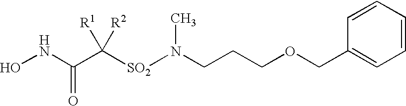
N(CCCOCC1=CC=CC=C1)([SO2]C(C(NO)=O)([R1])[R2])C
